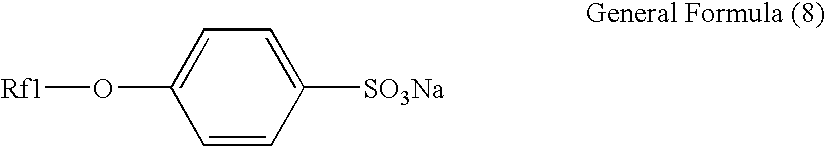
C1([SO3Na])=CC=C(O[Rf1])C=C1
